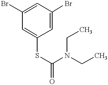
C(SC1=CC(Br)=CC(Br)=C1)(N(CC)CC)=O
